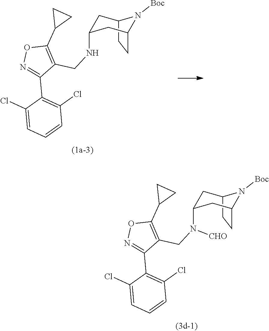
C12CCC(CC(NCC3=C(C4CC4)ON=C3C3=C(Cl)C=CC=C3Cl)C1)N2[Boc].C12CCC(CC(N(CC3=C(C4CC4)ON=C3C3=C(Cl)C=CC=C3Cl)[CHO])C1)N2[Boc]
